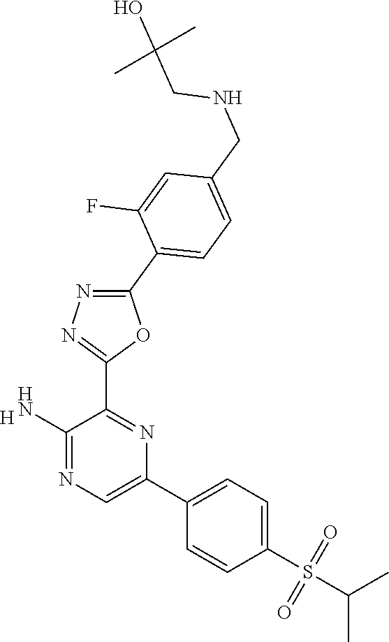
[H].C1(N)=NC=C(C2=CC=C(S(=O)(=O)C(C)C)C=C2)N=C1C1=NN=C(C2=CC=C(CNCC(C)(C)O)C=C2F)O1
